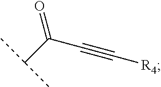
O=C(C(C)C)C#C[R4]
